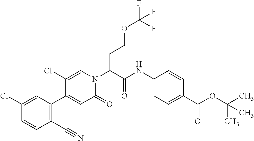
C1(C#N)=C(C2=CC(=O)N(C(CCOC(F)(F)F)C(NC3=CC=C(C(OC(C)(C)C)=O)C=C3)=O)C=C2Cl)C=C(Cl)C=C1
